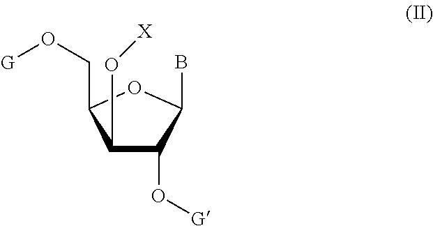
C1(O[X])C(O[G])C(B)OC1CO[G]
